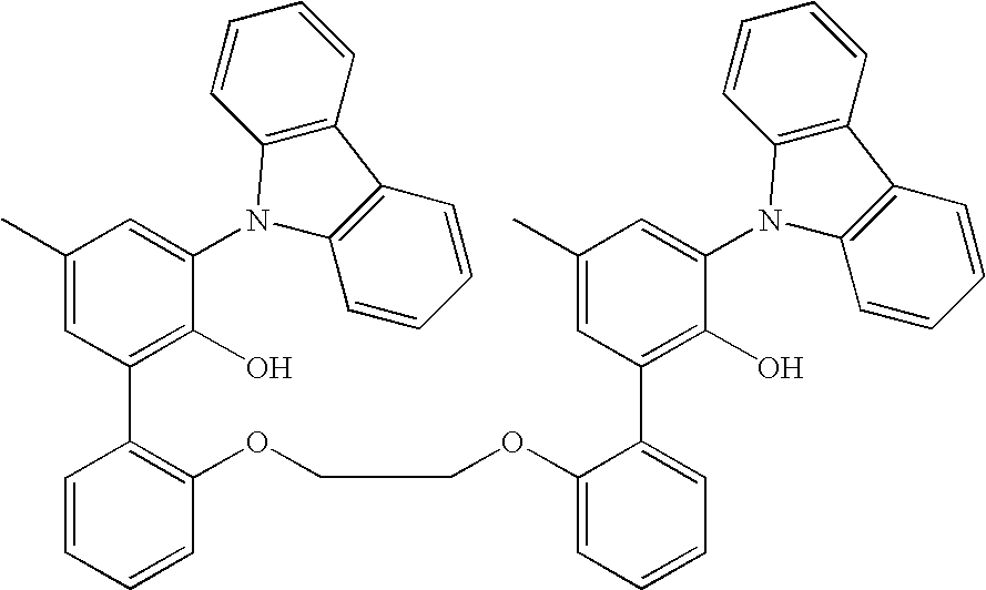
C1(C)=CC(C2=C(OCCOC3=CC=CC=C3C3=C(O)C(N4C5=C(C6=C4C=CC=C6)C=CC=C5)=CC(C)=C3)C=CC=C2)=C(O)C(N2C3=C(C4=C2C=CC=C4)C=CC=C3)=C1
